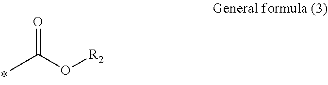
O=C(O[R2])C
